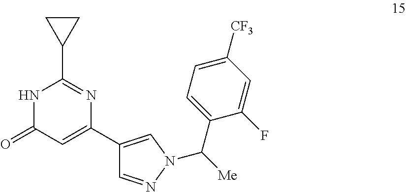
C1(C2=CC(=O)NC(C3CC3)=N2)=CN(C([Me])C2=CC=C([CF3])C=C2F)N=C1
